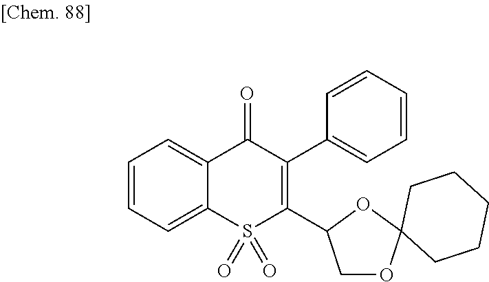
C1=CC=C2C(=C1)C(=O)C(C1=CC=CC=C1)=C(C1COC3(O1)CCCCC3)S2(=O)=O
